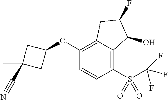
C1(OC2CC(C)(C#N)C2)=C2C(=C(S(=O)(=O)C(F)(F)F)C=C1)C(O)C(F)C2
